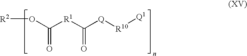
O(C([R1]C([Q][R10][Q1])=O)=O)[R2]
